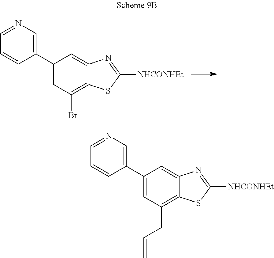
C1(C2=CN=CC=C2)=CC(Br)=C2C(=C1)N=C([NHCONHEt])S2.C1(C2=CN=CC=C2)=CC(CC=C)=C2C(=C1)N=C([NHCONHEt])S2
